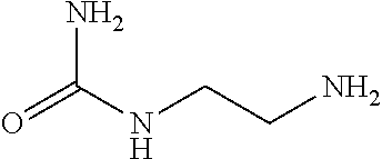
O=C(NCCN)N
